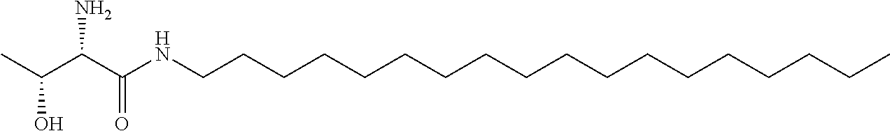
C(O)(C)C(C(NCCCCCCCCCCCCCCCCCC)=O)N
